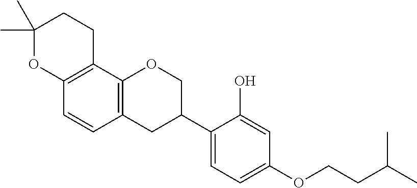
C1(C)(C)OC2=C(CC1)C1=C(C=C2)CC(C2=CC=C(OCCC(C)C)C=C2O)CO1
